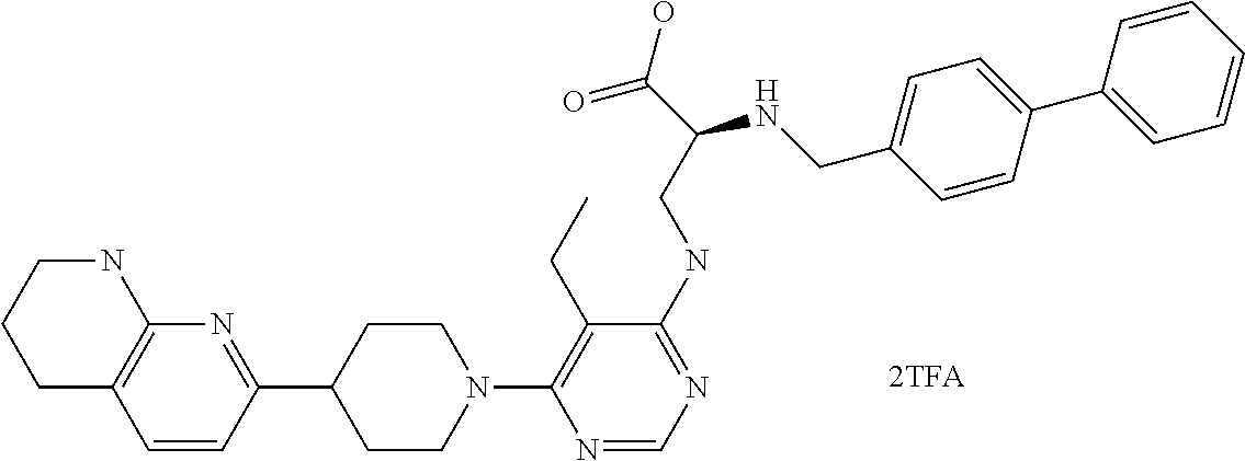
C1C2=C(NCC1)N=C(C1CCN(C3=C(CC)C(NCC(C(O)=O)NCC4=CC=C(C5=CC=CC=C5)C=C4)=NC=N3)CC1)C=C2
